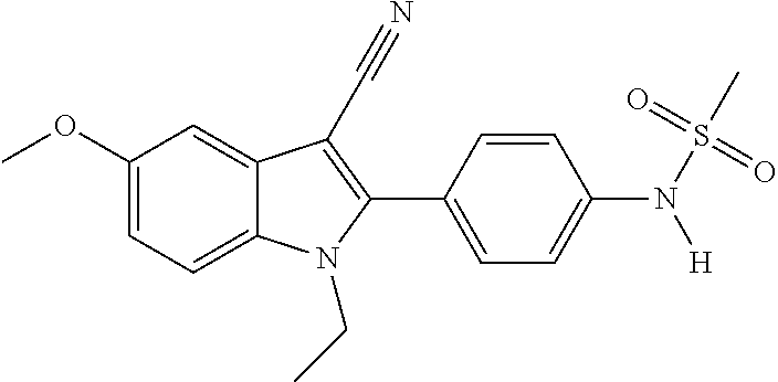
C1=C(OC)C=C2C(=C1)N(CC)C(C1=CC=C(N(S(C)(=O)=O)[H])C=C1)=C2C#N
